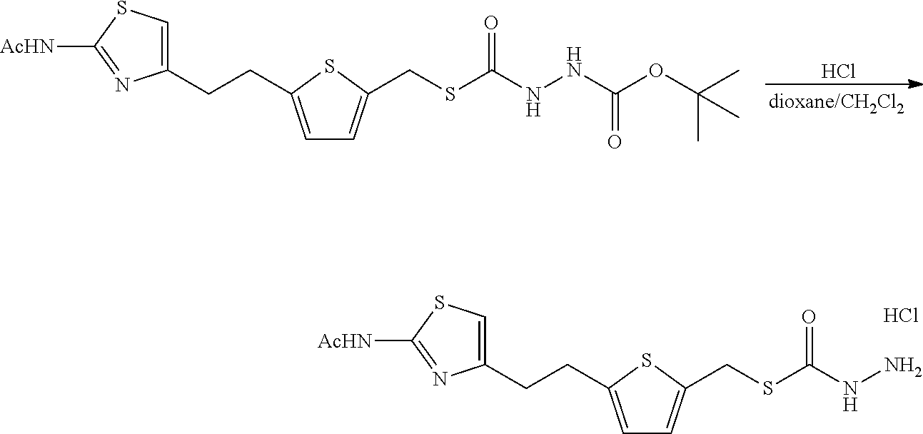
C1(CCC2=CC=C(CSC(NNC(OC(C)(C)C)=O)=O)S2)=CSC([AcHN])=N1.Cl.C1(CCC2=CC=C(CSC(NN)=O)S2)=CSC([AcHN])=N1.Cl
